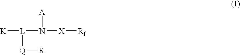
[K][L]([Q][R])N([A])[X][Rf]
